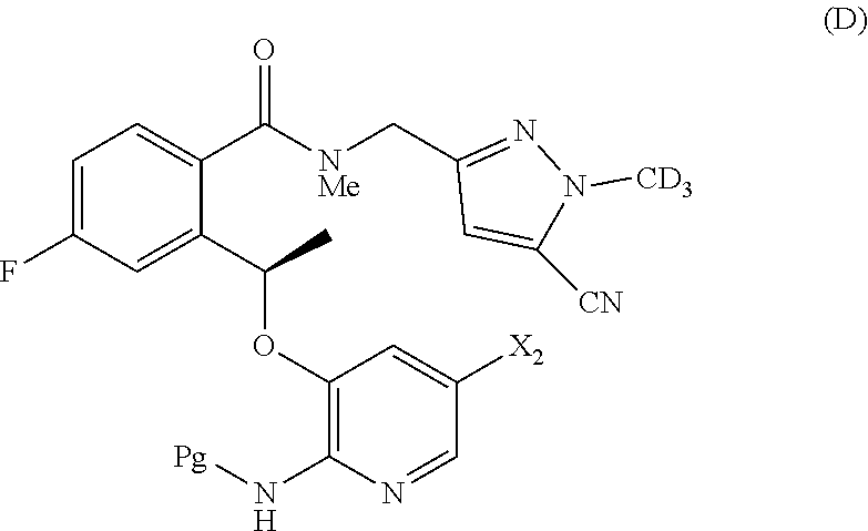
C1=C(F)C=C(C(C)OC2=C(N[Pg])N=CC([X2])=C2)C(C([NMe]CC2=NN([CD3])C([CN])=C2)=O)=C1
